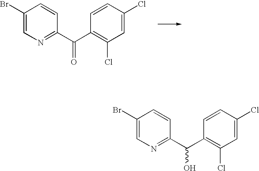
C1(C(C2=C(Cl)C=C(Cl)C=C2)O)=NC=C(Br)C=C1.C1(C(C2=C(Cl)C=C(Cl)C=C2)=O)=NC=C(Br)C=C1
